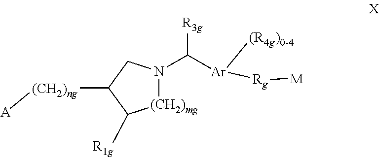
N1(C([Ar]([Rg][M])[(R4g)0-4])[R3g])[(CH2)mg]C([R1g])C([(CH2)ng][A])C1
